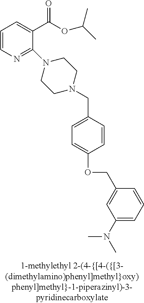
C1=CN=C(N2CCN(CC3=CC=C(OCC4=CC(N(C)C)=CC=C4)C=C3)CC2)C(C(OC(C)C)=O)=C1
